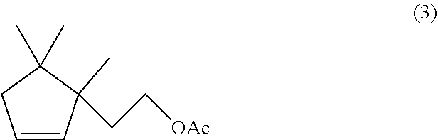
C1=CCC(C)(C)C1(CC[OAc])C
